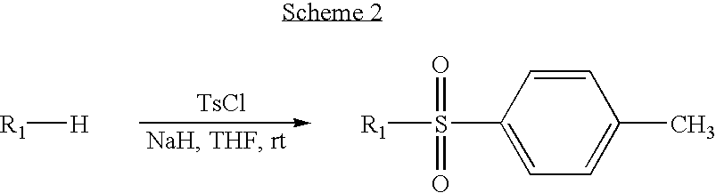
[R1][H].[TsCl].C1=CC(C)=CC=C1S(=O)([R1])=O
